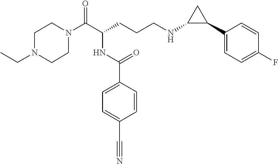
C1N(C(C(CCCNC2C(C3=CC=C(F)C=C3)C2)NC(C2=CC=C(C#N)C=C2)=O)=O)CCN(CC)C1
